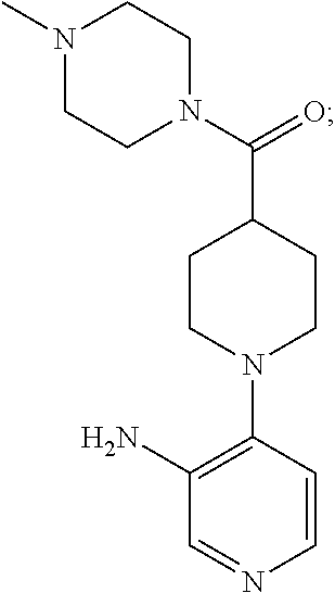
CN1CCN(C(=O)C2CCN(C3=C(N)C=NC=C3)CC2)CC1
